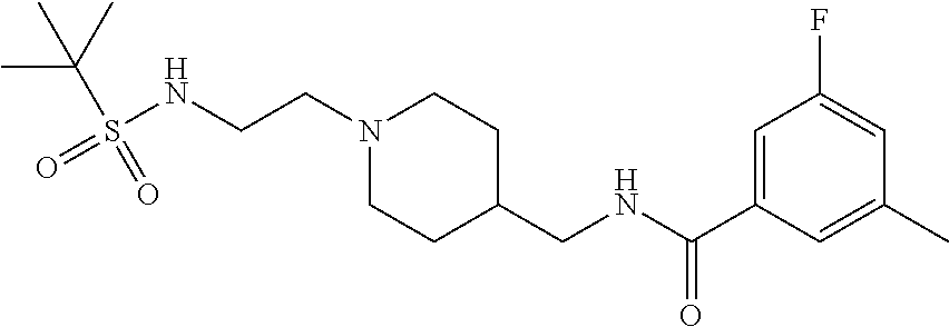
N1(CCNS(=O)(C(C)(C)C)=O)CCC(CNC(C2=CC(F)=CC(C)=C2)=O)CC1
